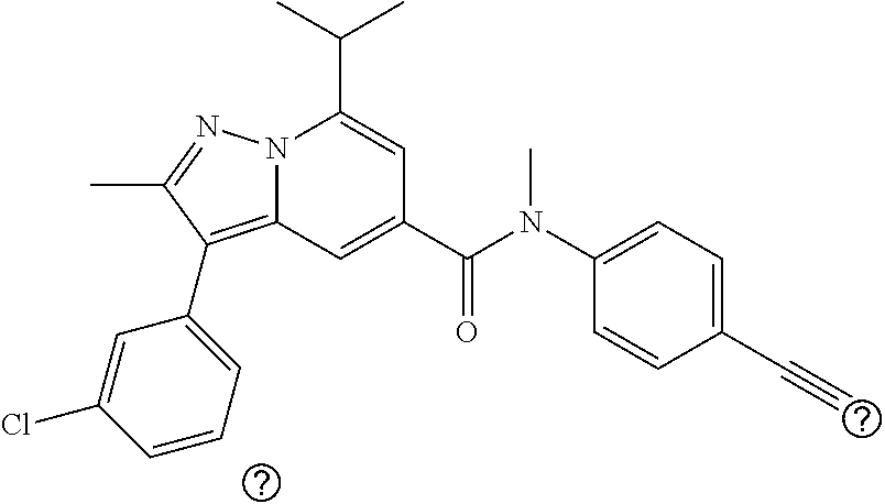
CC(C)C1=CC(C(N(C)C2=CC=C(C#C)C=C2)=O)=CC2=C(C3=CC=CC(Cl)=C3)C(C)=NN12
